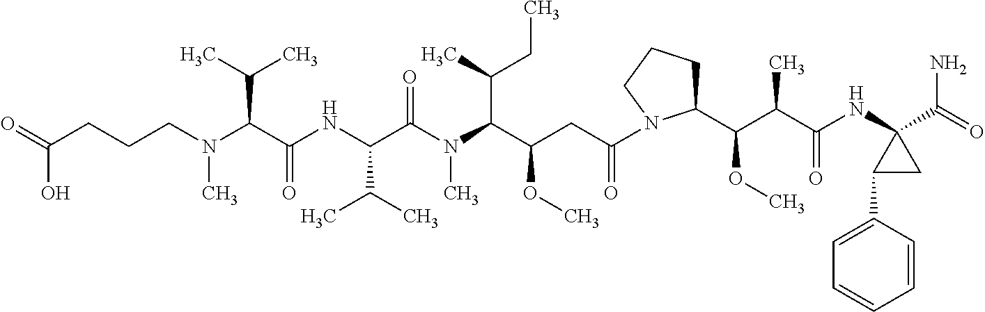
C1(C(OC)C(C(NC2(C(=O)N)C(C3=CC=CC=C3)C2)=O)C)CCCN1C(CC(C(N(C(C(NC(C(N(CCCC(=O)O)C)C(C)C)=O)C(C)C)=O)C)C(C)CC)OC)=O
